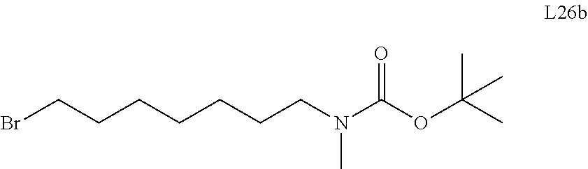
BrCCCCCCCN(C(OC(C)(C)C)=O)C
